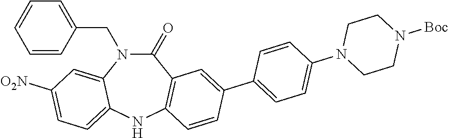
C1(CN2C(=O)C3=C(NC4=CC=C([O2N])C=C24)C=CC(C2=CC=C(N4CCN([Boc])CC4)C=C2)=C3)=CC=CC=C1
